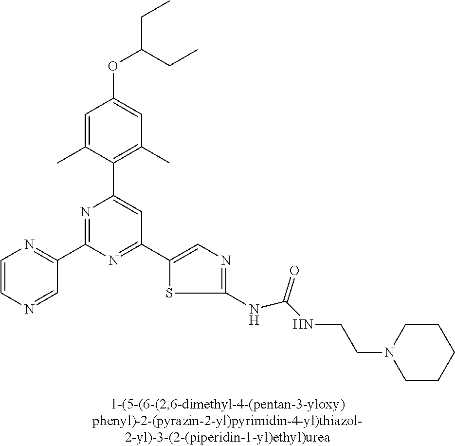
C1=C(C)C(C2=CC(C3=CN=C(NC(NCCN4CCCCC4)=O)S3)=NC(C3=NC=CN=C3)=N2)=C(C)C=C1OC(CC)CC
